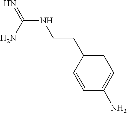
N(C(N)=N)CCC1=CC=C(N)C=C1
